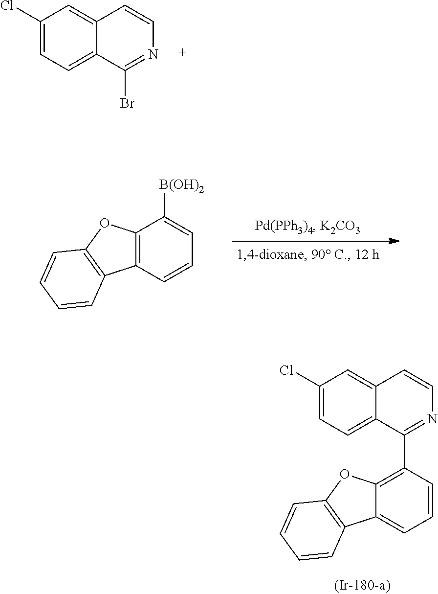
C1(Cl)=CC=C2C(=C1)C=CN=C2Br.C12=C(C=CC=C1[B(OH)2])C1=C(O2)C=CC=C1.C12=C(C3=NC=CC4=CC(Cl)=CC=C43)C=CC=C1C1=C(O2)C=CC=C1
